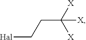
C(C([X])([X])[X])C[Hal]
